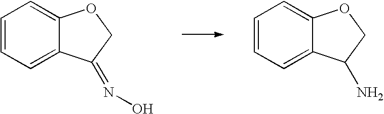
C1=CC=C2C(=C1)OCC2=NO.C1=CC=C2C(=C1)OCC2N
